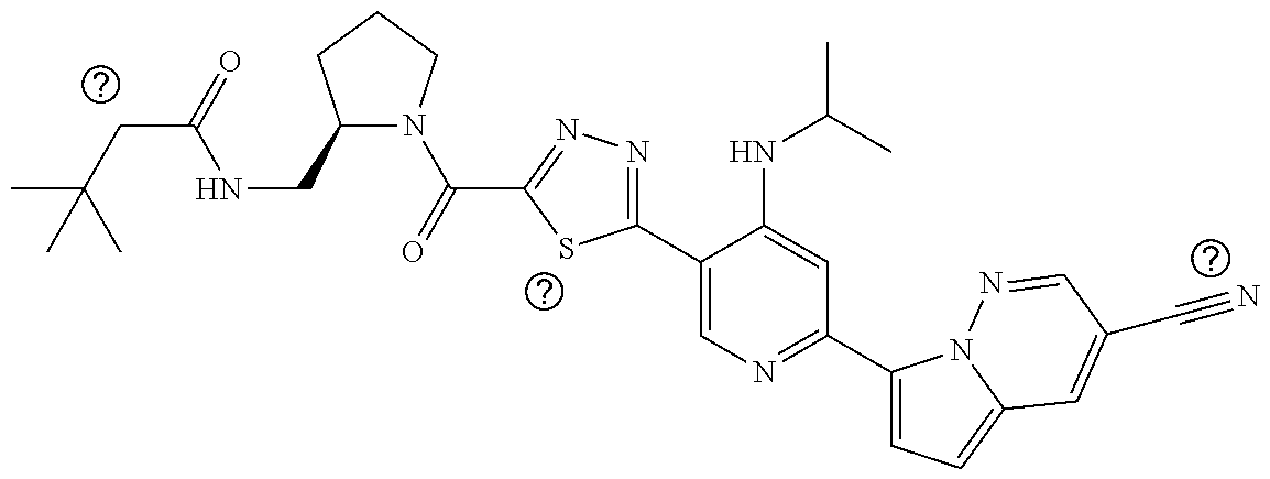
C1(C2=NN=C(C(=O)N3C(CNC(=O)CC(C)(C)C)CCC3)S2)=CN=C(C2=CC=C3N2N=CC(C#N)=C3)C=C1NC(C)C
